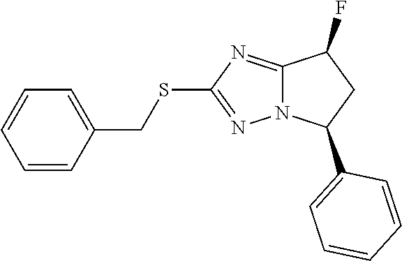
N12C(=NC(SCC3=CC=CC=C3)=N1)C(F)CC2C1=CC=CC=C1
